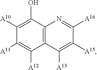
C1([A10])=C(O)C2=C(C([A12])=C1[A11])C([A13])=C([A15])C([A16])=N2
